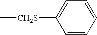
C[CH2S]C1=CC=CC=C1
